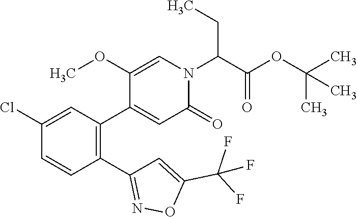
C1(C2=NOC(C(F)(F)F)=C2)=C(C2=CC(=O)N(C(C(OC(C)(C)C)=O)CC)C=C2OC)C=C(Cl)C=C1
